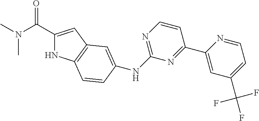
C1(C(N(C)C)=O)=CC2=C(N1)C=CC(NC1=NC=CC(C3=CC(C(F)(F)F)=CC=N3)=N1)=C2
